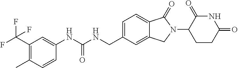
C1(C)=C(C(F)(F)F)C=C(NC(NCC2=CC=C3C(=C2)CN(C2CCC(=O)NC2=O)C3=O)=O)C=C1
